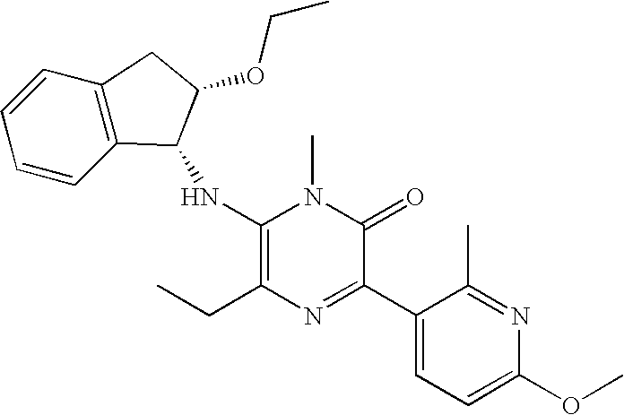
C1(NC2C3=C(C=CC=C3)CC2OCC)=C(CC)N=C(C2=CC=C(OC)N=C2C)C(=O)N1C
